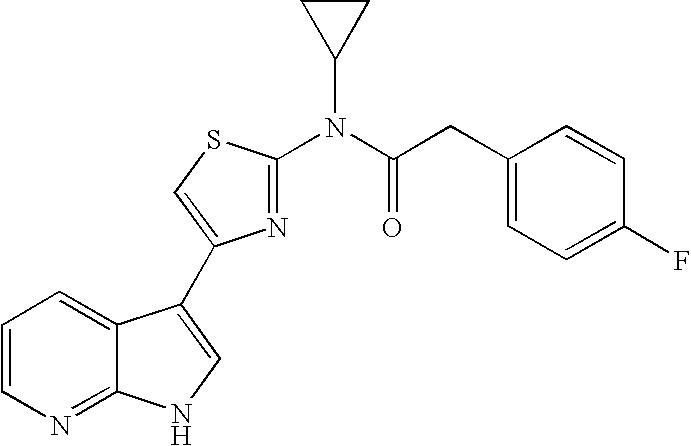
C1=CN=C2C(=C1)C(C1=CSC(N(C(CC3=CC=C(F)C=C3)=O)C3CC3)=N1)=CN2
